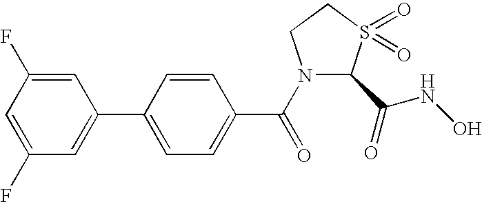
C1=C(F)C=C(C2=CC=C(C(=O)N3C(C(NO)=O)S(=O)(=O)CC3)C=C2)C=C1F
